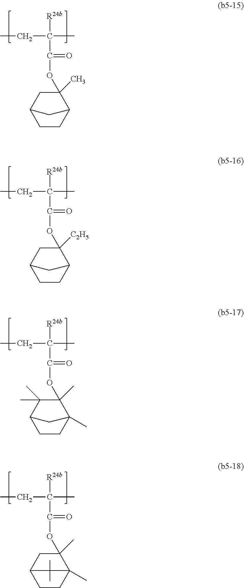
O(C(C(CC)([R24b])C)=O)C1(C)CC2CCC1C2.O(C(C(CC)([R24b])C)=O)C1([C2H5])CC2CCC1C2.O(C(C(CC)([R24b])C)=O)C1(C)C(C)(C)C2CCC1(C)C2.O(C(C(CC)([R24b])C)=O)C1(C)CC2CCC1(C)C2(C)C
